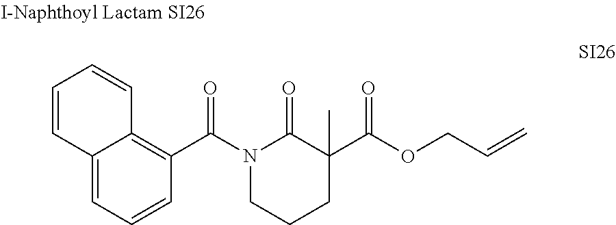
N1(C(C2=C3C(=CC=C2)C=CC=C3)=O)CCCC(C(OCC=C)=O)(C)C1=O
